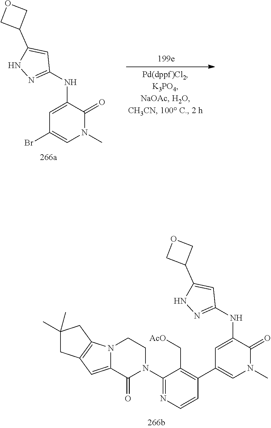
N(C1=CC(C2=C(C[AcO])C(N3CCN4C(=CC5=C4CC(C)(C)C5)C3=O)=NC=C2)=CN(C)C1=O)C1=NNC(C2COC2)=C1.N(C1=CC(Br)=CN(C)C1=O)C1=NNC(C2COC2)=C1
